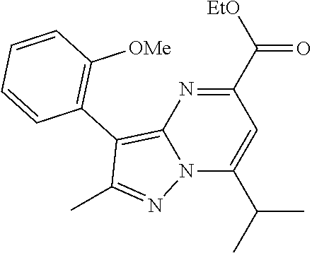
N12C(C(C)C)=CC(C([EtO])=O)=NC1=C(C1=C([OMe])C=CC=C1)C(C)=N2
